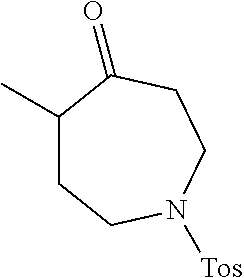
C1C(C)C(=O)CCN([Tos])C1
